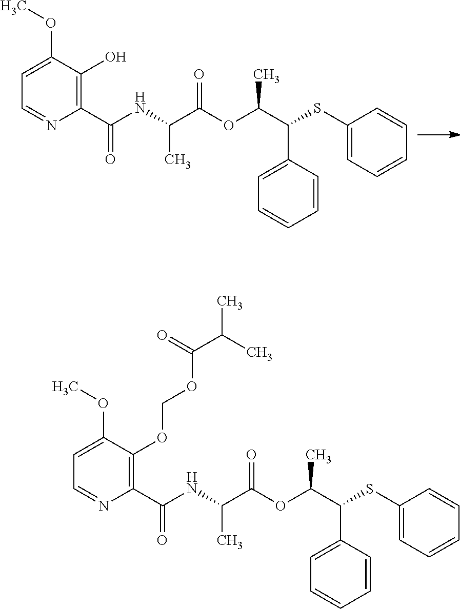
C(C)(C(SC1=CC=CC=C1)C1=CC=CC=C1)OC(C(NC(C1=C(OCOC(C(C)C)=O)C(OC)=CC=N1)=O)C)=O.C(C)(C(SC1=CC=CC=C1)C1=CC=CC=C1)OC(C(NC(C1=C(O)C(OC)=CC=N1)=O)C)=O
